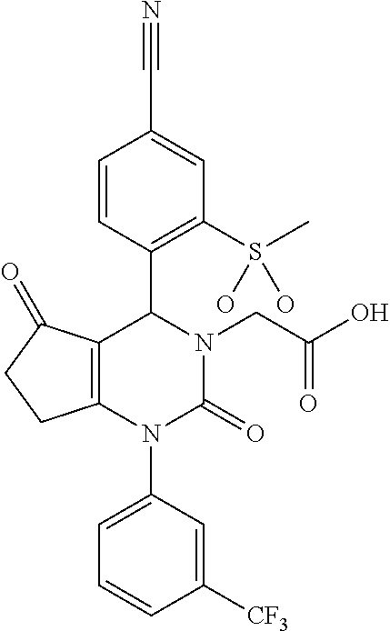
C12=C(N(C3=CC=CC([CF3])=C3)C(=O)N(CC(O)=O)C1C1=C(S(C)(O)O)C=C(C#N)C=C1)CCC2=O
